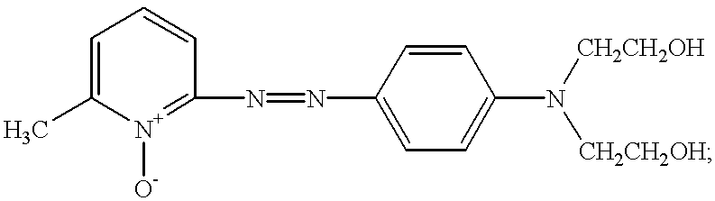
C1=C(C)[N+]([O-])=C(N=NC2=CC=C(N([CH2CH2OH])[CH2CH2OH])C=C2)C=C1
